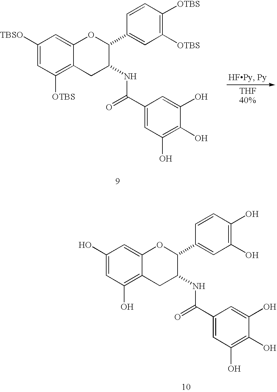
C1(O)=CC(O)=C2C(=C1)OC(C1=CC(O)=C(O)C=C1)C(NC(=O)C1=CC(O)=C(O)C(O)=C1)C2.C1([TBSO])=CC([OTBS])=C2C(=C1)OC(C1=CC([OTBS])=C([OTBS])C=C1)C(NC(=O)C1=CC(O)=C(O)C(O)=C1)C2
